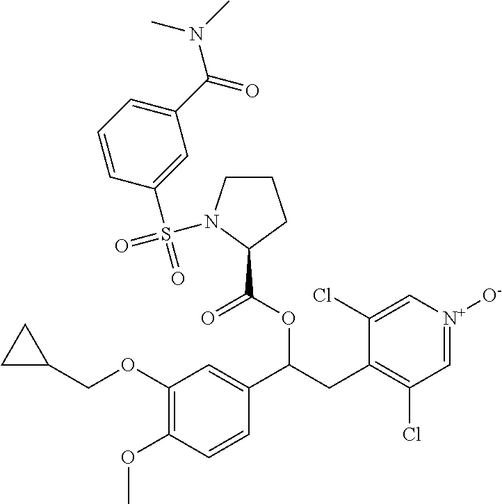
C1(OCC2CC2)=C(OC)C=CC(C(CC2=C(Cl)C=[N+]([O-])C=C2Cl)OC(C2CCCN2S(=O)(C2=CC(C(=O)N(C)C)=CC=C2)=O)=O)=C1
